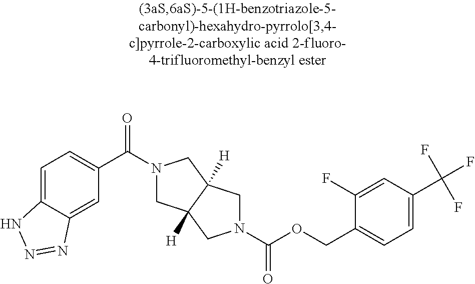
C1(C(=O)N2CC3([H])C([H])(C2)CN(C(=O)OCC2=CC=C(C(F)(F)F)C=C2F)C3)=CC=C2C(=C1)N=NN2
